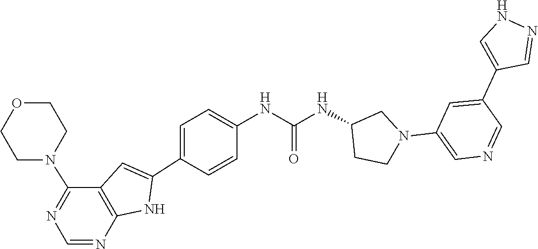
C1=C(N2CC(NC(NC3=CC=C(C4=CC5=C(N4)N=CN=C5N4CCOCC4)C=C3)=O)CC2)C=C(C2=CNN=C2)C=N1
